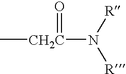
C[CH2C](=O)N([R])[R]
